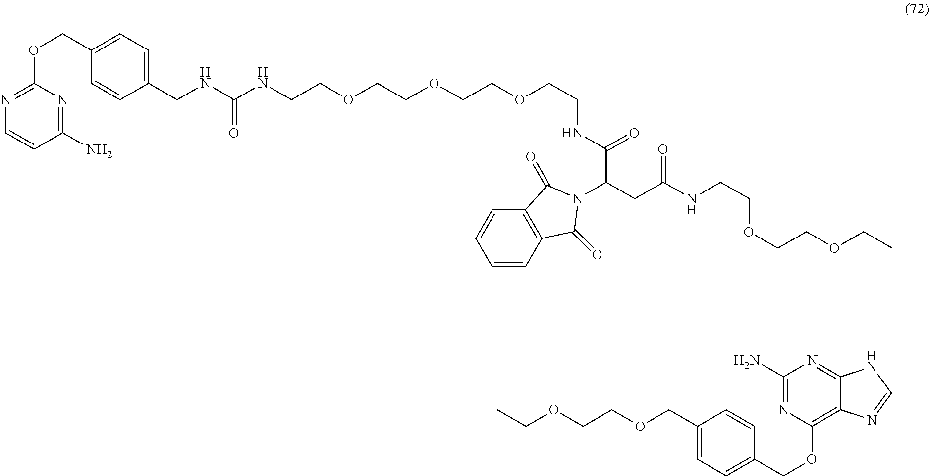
C(OCCOCC1=CC=C(COC2=C3C(=NC(N)=N2)NC=N3)C=C1)C.C1(N)=NC(OCC2=CC=C(CNC(=O)NCCOCCOCCOCCNC(C(CC(NCCOCCOCC)=O)N3C(=O)C4=C(C=CC=C4)C3=O)=O)C=C2)=NC=C1
